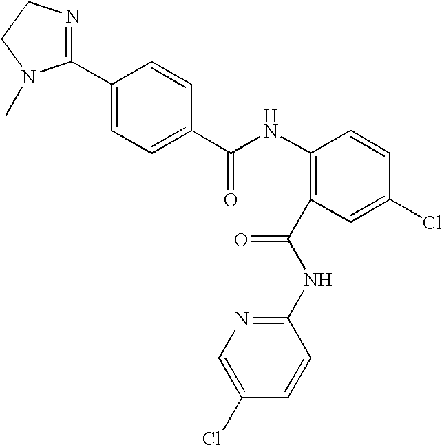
C1(C2=CC=C(C(=O)NC3=C(C(NC4=NC=C(Cl)C=C4)=O)C=C(Cl)C=C3)C=C2)=NCCN1C
